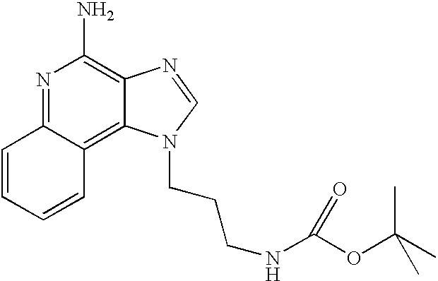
N1=C2C(=C3C(=C1N)N=CN3CCCNC(OC(C)(C)C)=O)C=CC=C2
